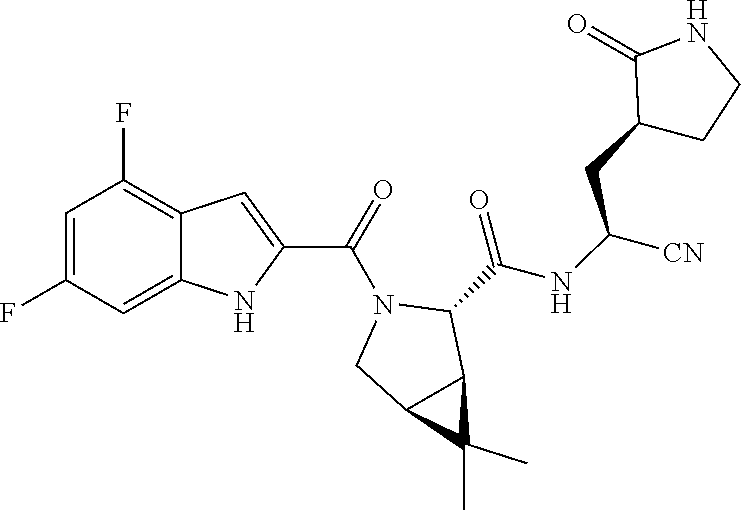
C12C(C)(C)C1C(C(NC(CC1C(=O)NCC1)[CN])=O)N(C(C1=CC3=C(F)C=C(F)C=C3N1)=O)C2
